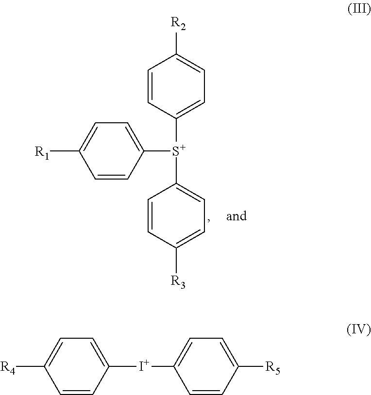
C1=CC([S+](C2=CC=C([R2])C=C2)C2=CC=C([R3])C=C2)=CC=C1[R1].C1=CC([I+]C2=CC=C([R5])C=C2)=CC=C1[R4]
